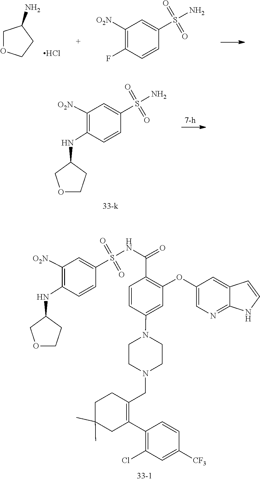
C1(C2=C(CN3CCN(C4=CC(OC5=CN=C6C(=C5)C=CN6)=C(C(NS(=O)(=O)C5=CC([O2N])=C(NC6CCOC6)C=C5)=O)C=C4)CC3)CCC(C)(C)C2)=C(Cl)C=C([CF3])C=C1.C1OCCC1N.Cl.S(=O)(=O)(C1=CC([O2N])=C(F)C=C1)N.S(=O)(=O)(C1=CC([O2N])=C(NC2CCOC2)C=C1)N
